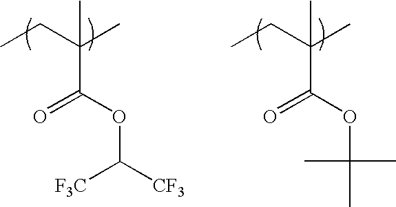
CCC(C)(C(OC([CF3])[F3C])=O)C.CCC(C)(C(OC(C)(C)C)=O)C
